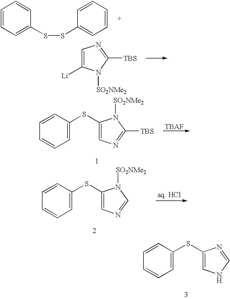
C1=CC=C(SC2=CNC=N2)C=C1.C1=CC=C(SSC2=CC=CC=C2)C=C1.C1=C([Li])N([SO2NMe2])C([TBS])=N1.C1=CC=C(SC2=CN=C([TBS])N2[SO2NMe2])C=C1.[TBAF].C1=CC=C(SC2=CN=CN2[SO2NMe2])C=C1
